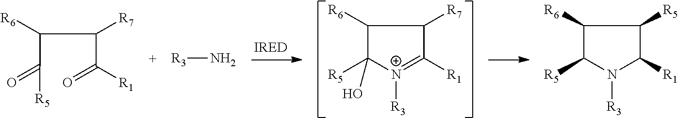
C1([R6])C([R5])N([R3])C([R1])C1[R5].C1([R6])C([R5])(O)[N+]([R3])=C([R1])C1[R7].C(C(=O)[R5])(C(C(=O)[R1])[R7])[R6].[R3]N
